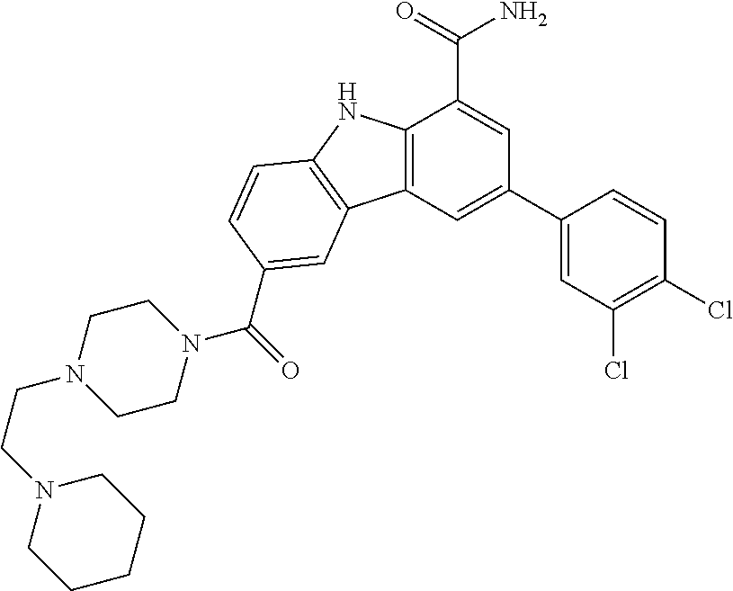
C12=C(C=C(C3=CC(Cl)=C(Cl)C=C3)C=C1C(=O)N)C1=C(N2)C=CC(C(N2CCN(CCN3CCCCC3)CC2)=O)=C1
